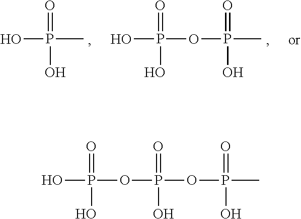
OP(=O)(O)C.OP(=O)(O)OP(=O)(O)C.OP(=O)(O)OP(=O)(O)OP(=O)(O)C
